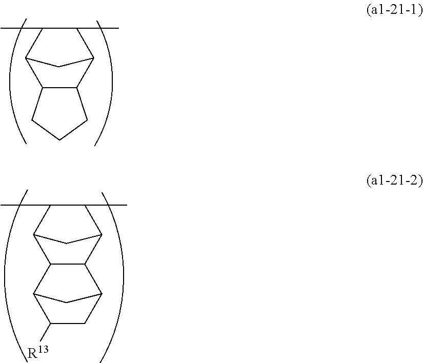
C12C(C3CC1C(C)C3C)CCC2.C12CC(C(C)C1C)C1C3C([R13])CC(C3)C21
